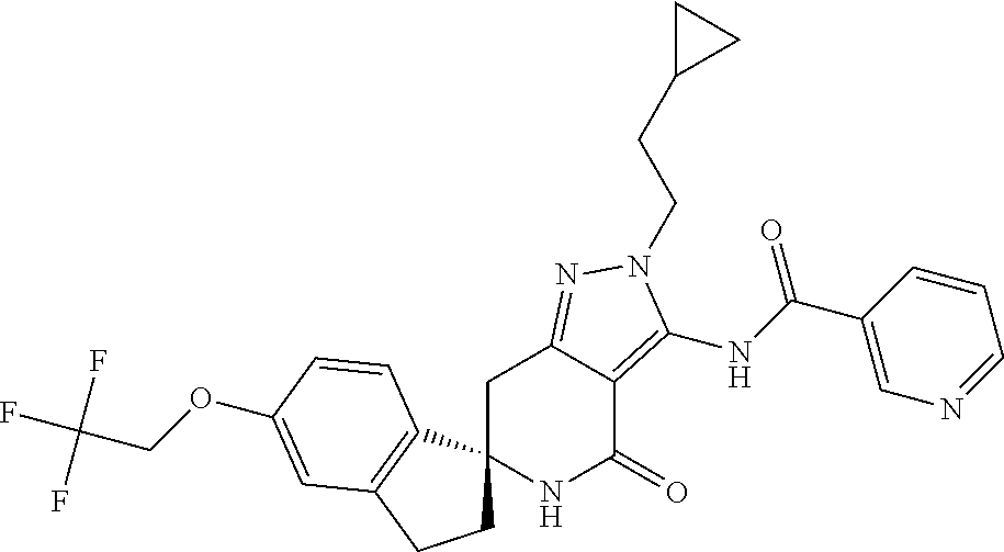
C1C2(C3=C(C1)C=C(OCC(F)(F)F)C=C3)NC(=O)C1=C(NC(C3=CN=CC=C3)=O)N(CCC3CC3)N=C1C2
